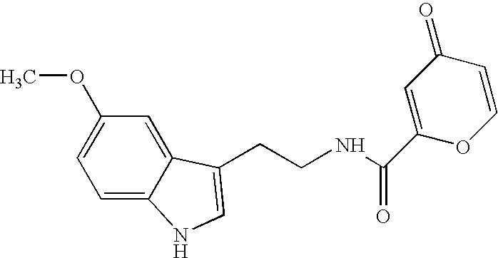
COC1=CC=C2C(=C1)C(CCNC(C1=CC(=O)C=CO1)=O)=CN2
